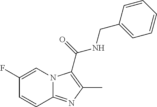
C1(F)=CN2C(=NC(C)=C2C(=O)NCC2=CC=CC=C2)C=C1
